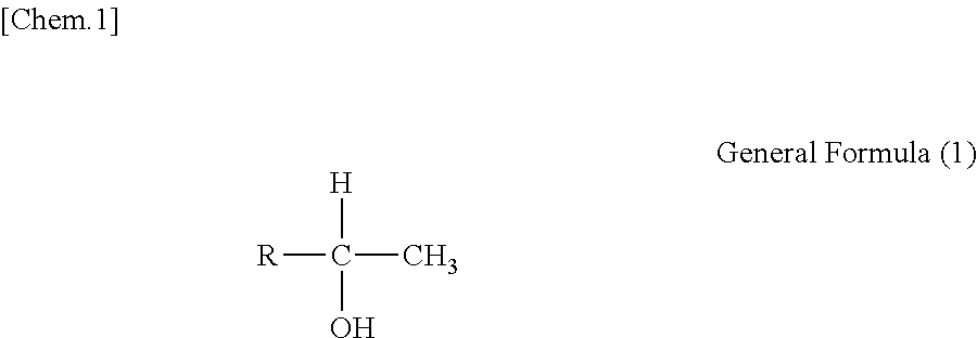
[R]C(C)([H])O
